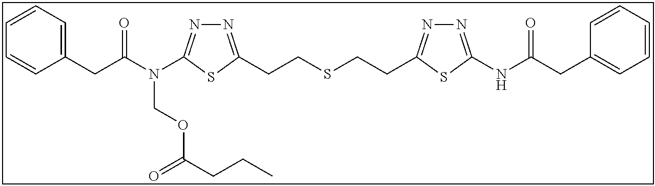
C1=CC=C(CC(N(C2=NN=C(CCSCCC3=NN=C(NC(CC4=CC=CC=C4)=O)S3)S2)COC(CCC)=O)=O)C=C1
